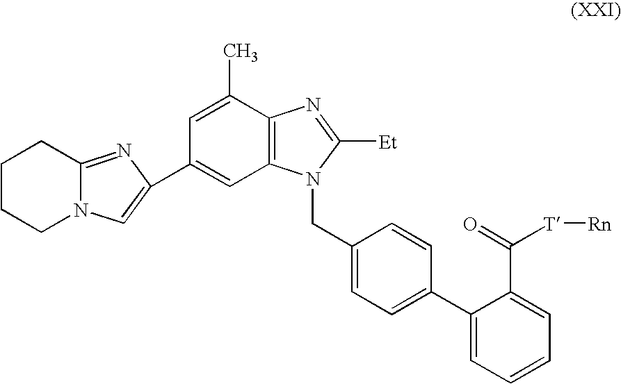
C1CCN2C(=NC(C3=CC4=C(C(C)=C3)N=C([Et])N4CC3=CC=C(C4=CC=CC=C4C(=O)[T][Rn])C=C3)=C2)C1
